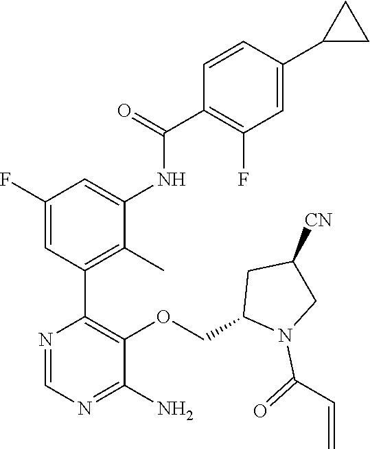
C1(F)=CC(C2=C(OCC3N(C(C=C)=O)CC([CN])C3)C(N)=NC=N2)=C(C)C(NC(=O)C2=C(F)C=C(C3CC3)C=C2)=C1
